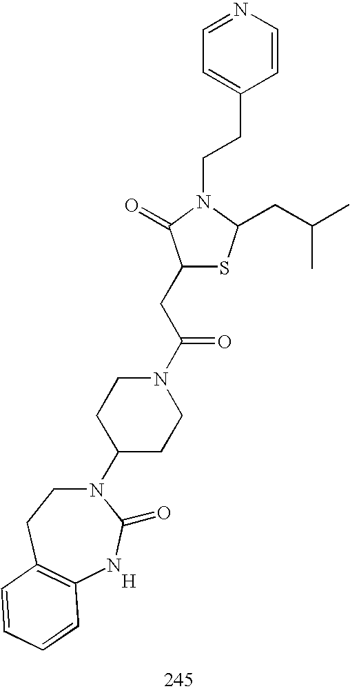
C1(CC(N2CCC(N3CCC4=C(NC3=O)C=CC=C4)CC2)=O)SC(CC(C)C)N(CCC2=CC=NC=C2)C1=O.[H]
